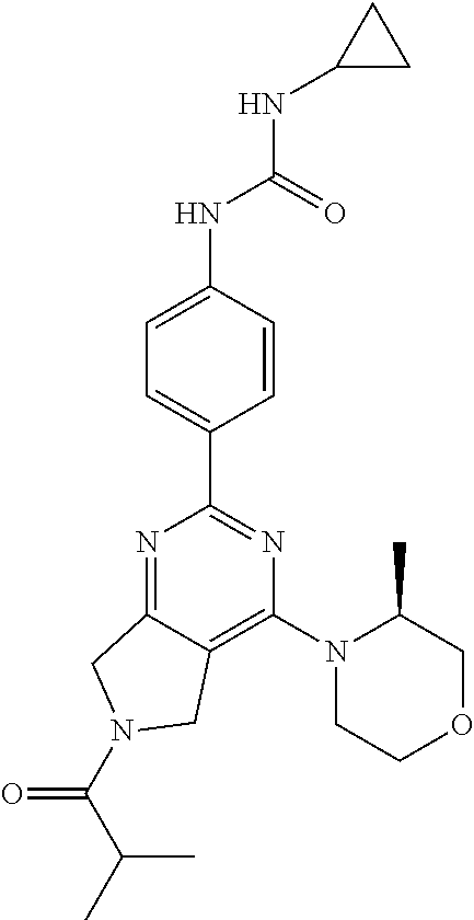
N1=C2C(=C(N3CCOCC3C)N=C1C1=CC=C(NC(NC3CC3)=O)C=C1)CN(C(C(C)C)=O)C2
